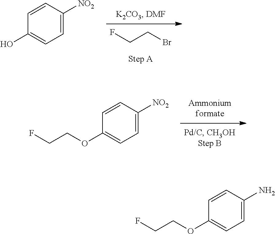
C1(OCCF)=CC=C([NO2])C=C1.FCCBr.C1(O)=CC=C([NO2])C=C1.C1(OCCF)=CC=C(N)C=C1
